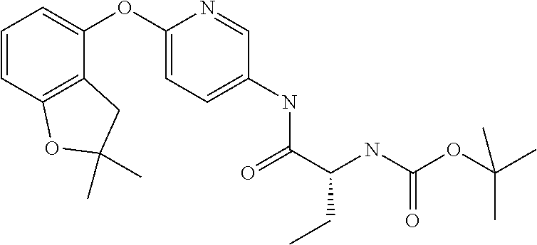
C(CC)(C(=O)NC1=CC=C(OC2=CC=CC3=C2CC(C)(C)O3)N=C1)NC(OC(C)(C)C)=O
